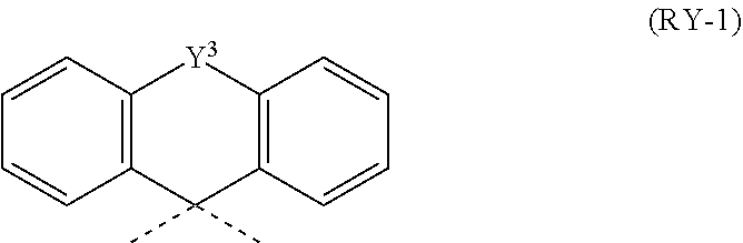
C12=C(C(C)(C)C3=C([Y3]1)C=CC=C3)C=CC=C2
